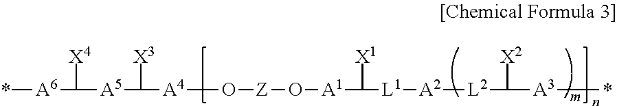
*[A6]C([X4])[A5]C([X3])[A4]O[Z]O[A1]C([X1])[L1][A2][L2]C([X2])[A3]*
